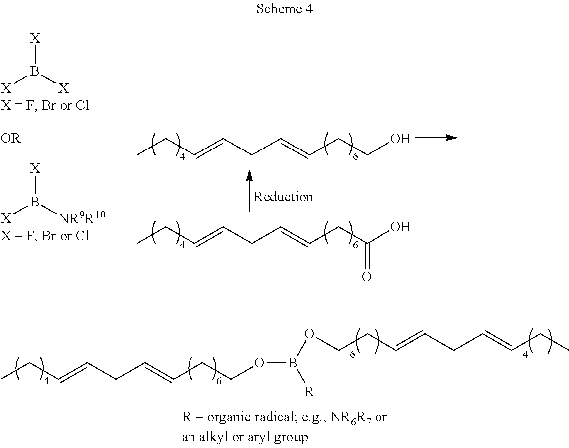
[X]B([X])[X].[X]B([NR9R10])[X].CCC=CCC=CCCO.CCC=CCC=CCC(O)=O.CCC=CCC=CCCOB([R])OCCC=CCC=CCC
